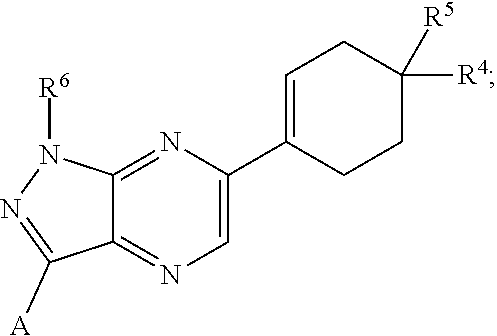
C1CC(C2=CN=C3C(=N2)N([R6])N=C3[A])=CCC1([R5])[R4]
